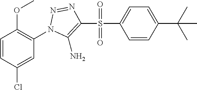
C1=CC(Cl)=CC(N2N=NC(S(=O)(=O)C3=CC=C(C(C)(C)C)C=C3)=C2N)=C1OC
